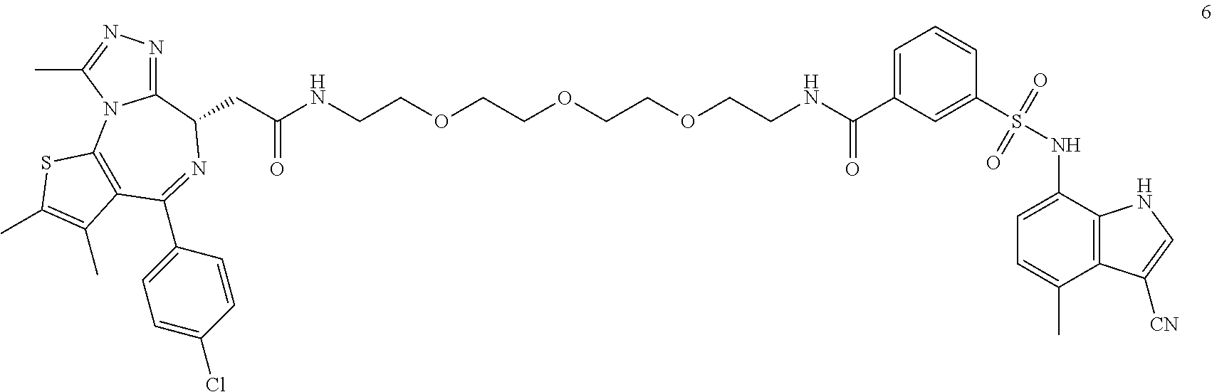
C1=C(C(=O)NCCOCCOCCOCCNC(CC2C3=NN=C(C)N3C3=C(C(C4=CC=C(Cl)C=C4)=N2)C(C)=C(C)S3)=O)C=C(S(NC2=CC=C(C)C3=C2NC=C3[CN])(=O)=O)C=C1
